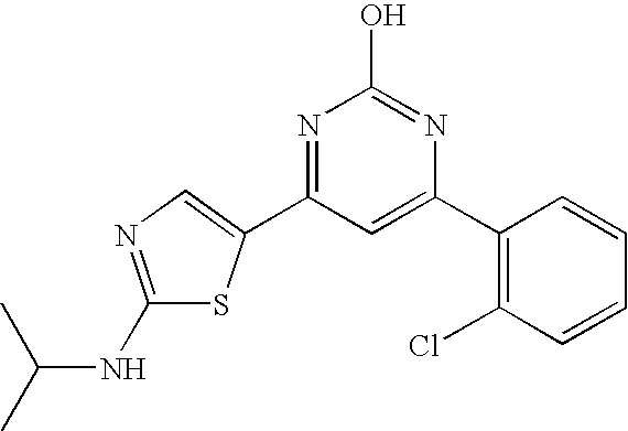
N1=C(C2=CN=C(NC(C)C)S2)C=C(C2=C(Cl)C=CC=C2)N=C1O
